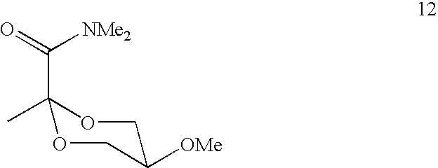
[OMe]C1COC(C)(C(=O)[NMe2])OC1
